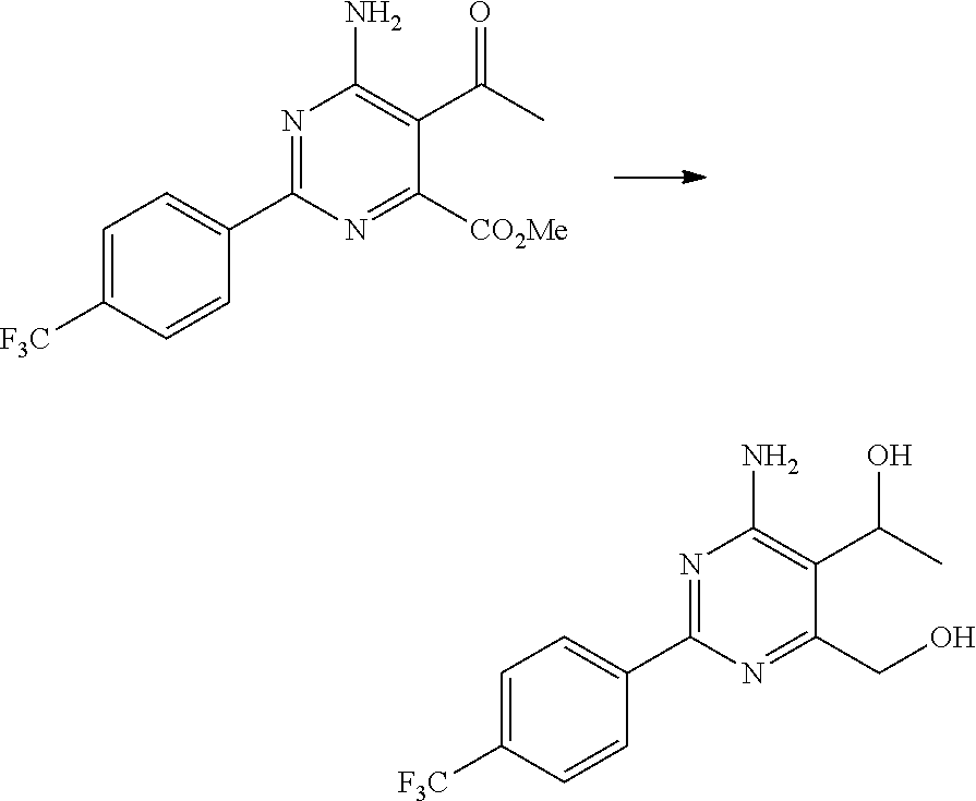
N1=C(C2=CC=C([F3C])C=C2)N=C([CO2Me])C(C(C)=O)=C1N.N1=C(C2=CC=C([F3C])C=C2)N=C(CO)C(C(C)O)=C1N
